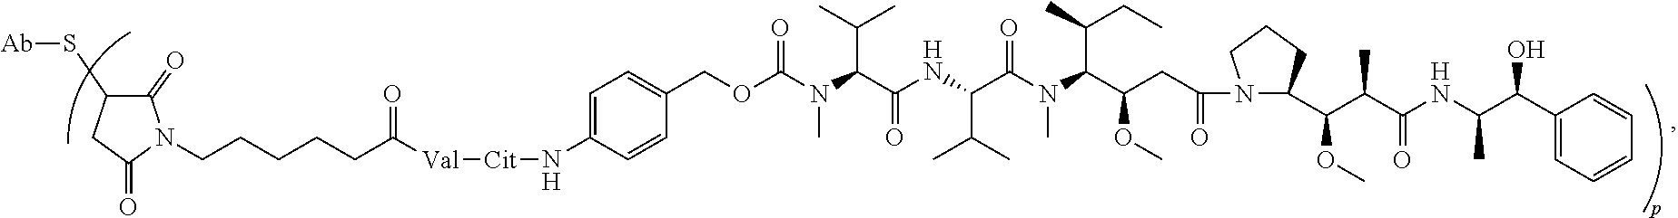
C1(=O)C(S[Ab])CC(=O)N1CCCCCC([Val][Cit]NC1=CC=C(COC(N(C(C(NC(C(N(C(C(CC(N2C(C(C(C(NC(C(C3=CC=CC=C3)O)C)=O)C)OC)CCC2)=O)OC)C(C)CC)C)=O)C(C)C)=O)C(C)C)C)=O)C=C1)=O
